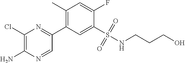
C1(C)=C(C2=NC(Cl)=C(N)N=C2)C=C(S(NCCCO)(=O)=O)C(F)=C1
